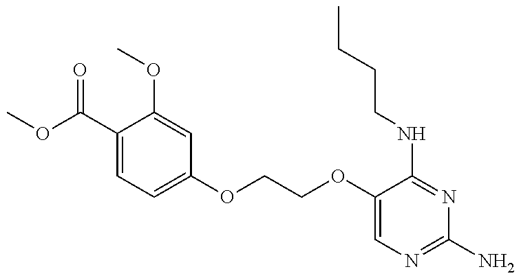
C1(C(OC)=O)=CC=C(OCCOC2=CN=C(N)N=C2NCCCC)C=C1OC
